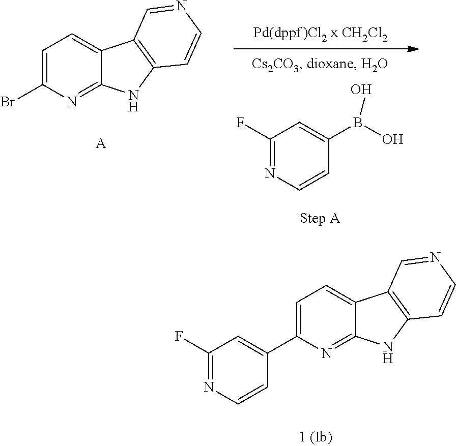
C1(F)=NC=CC(B(O)O)=C1.C1=C(Br)N=C2C(=C1)C1=C(N2)C=CN=C1.[A].C1=C(C2=CC(F)=NC=C2)N=C2C(=C1)C1=C(N2)C=CN=C1
